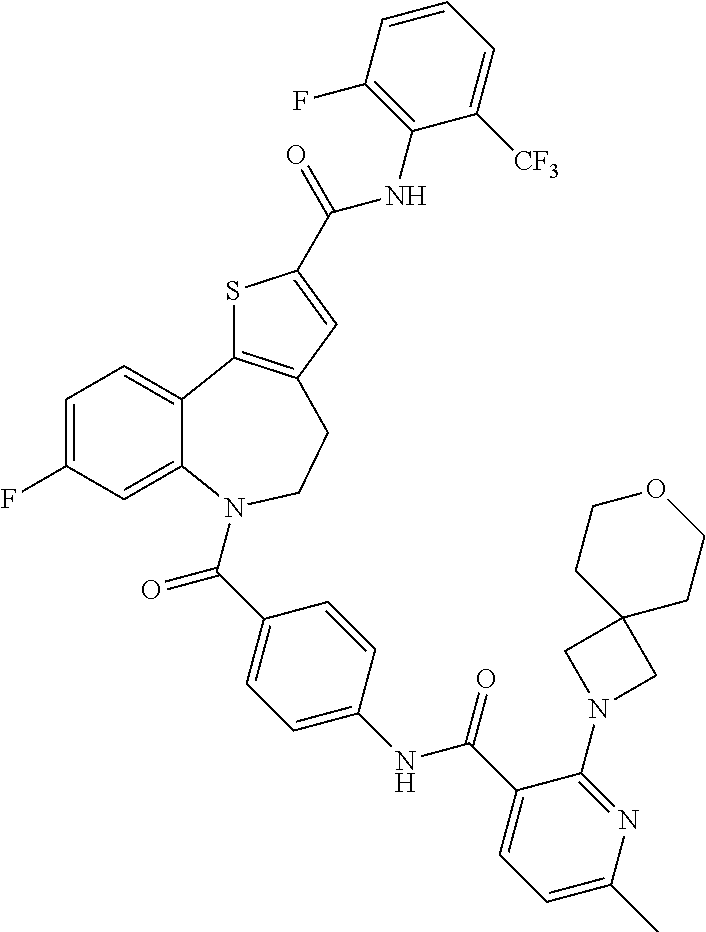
C1=C(F)C=C2C(=C1)C1=C(CCN2C(C2=CC=C(NC(C3=CC=C(C)N=C3N3CC4(C3)CCOCC4)=O)C=C2)=O)C=C(C(=O)NC2=C(F)C=CC=C2[CF3])S1
